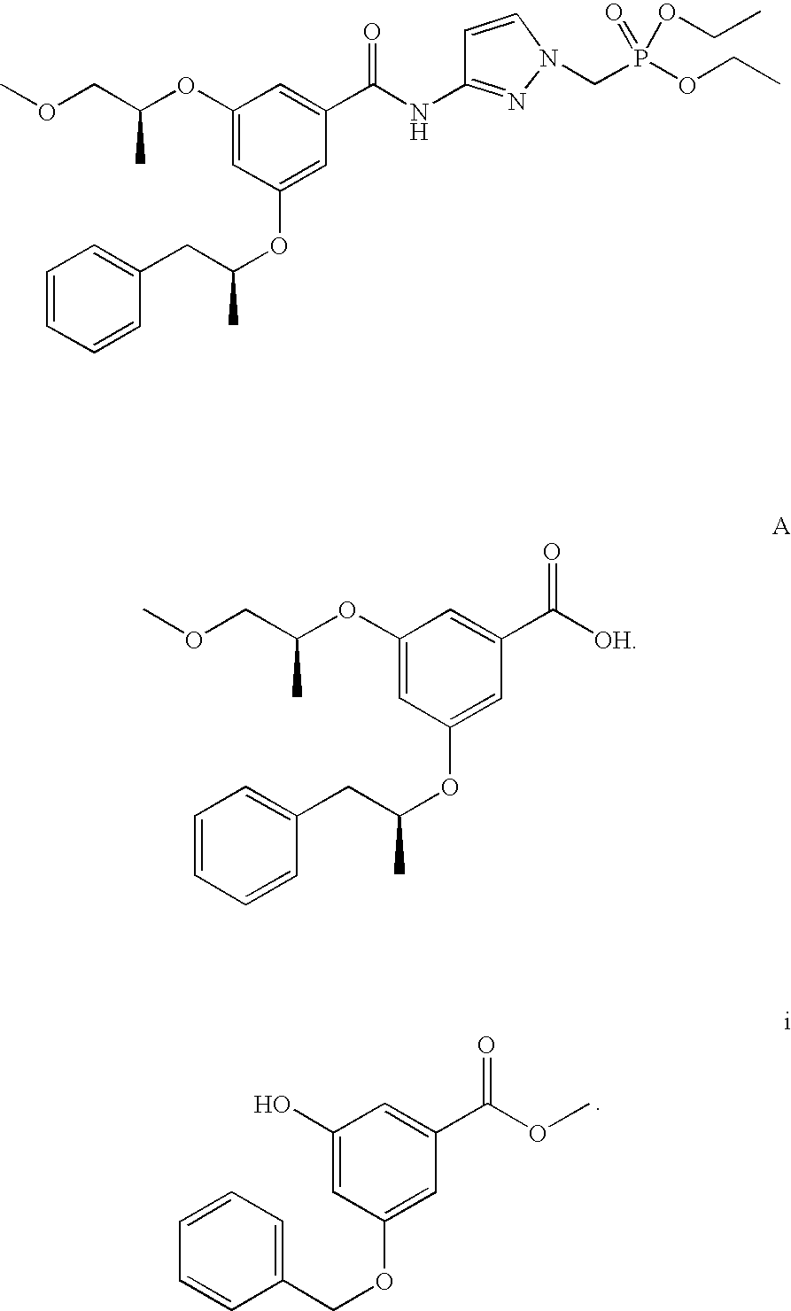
C1(OC(COC)C)=CC(OC(CC2=CC=CC=C2)C)=CC(C([OH])=O)=C1.C1=CC=CC(COC2=CC(C(OC)=O)=CC(O)=C2)=C1.C1(OC(COC)C)=CC(OC(CC2=CC=CC=C2)C)=CC(C(NC2=NN(CP(OCC)(=O)OCC)C=C2)=O)=C1
